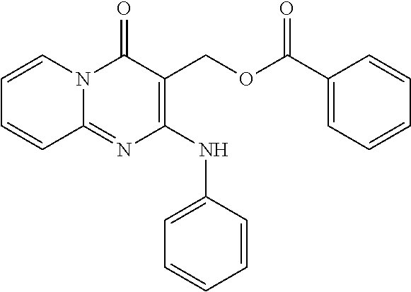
C1=CN2C(=NC(NC3=CC=CC=C3)=C(COC(C3=CC=CC=C3)=O)C2=O)C=C1
